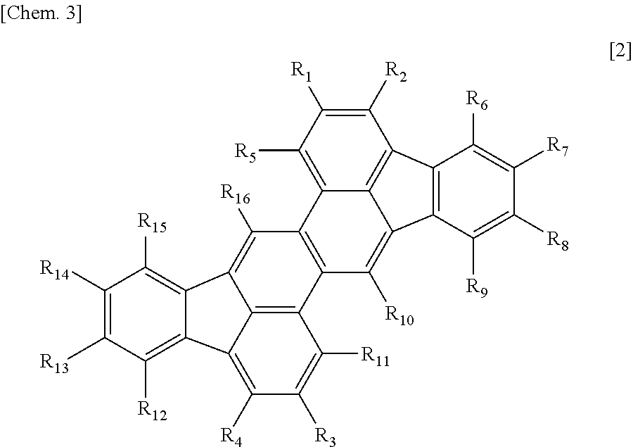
C1([R2])=C([R1])C([R5])=C2C3=C1C1=C(C3=C([R10])C3=C2C([R16])=C2C4=C3C([R11])=C([R3])C([R4])=C4C3=C([R12])C([R13])=C([R14])C([R15])=C23)C([R9])=C([R8])C([R7])=C1[R6]
